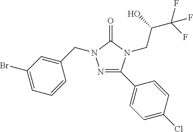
C1(C2=NN(CC3=CC(Br)=CC=C3)C(=O)N2CC(O)C(F)(F)F)=CC=C(Cl)C=C1
